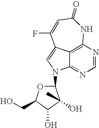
C1(N2C3=NC=NC4=C3C(=C2)C(F)=CC(=O)N4)OC(CO)C(O)C1(O)C
